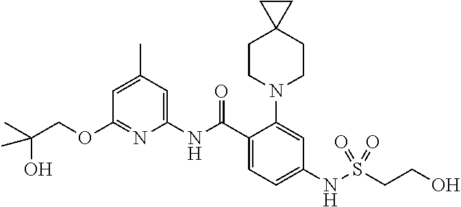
C1(OCC(O)(C)C)=NC(NC(C2=CC=C(NS(CCO)(=O)=O)C=C2N2CCC3(CC2)CC3)=O)=CC(C)=C1
